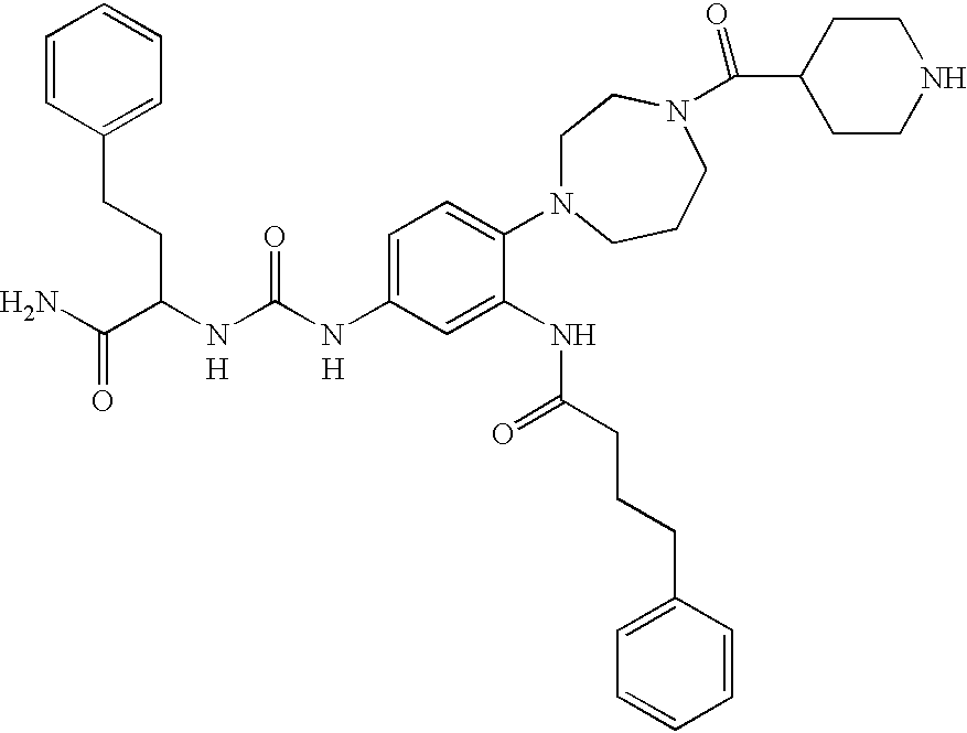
C(C(N)=O)(NC(NC1=CC=C(N2CCN(C(C3CCNCC3)=O)CCC2)C(NC(=O)CCCC2=CC=CC=C2)=C1)=O)CCC1=CC=CC=C1.[H].[H]
